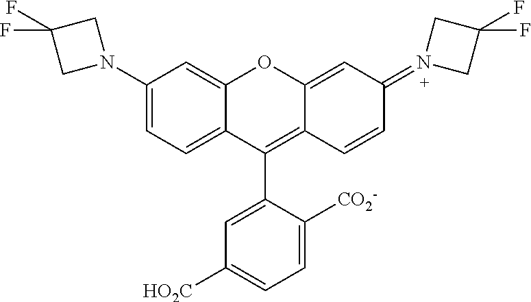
C1(N2CC(F)(F)C2)=CC=C2C(=C1)OC1=CC(=N3CC(F)(F)C3)C=CC1=C2C1=CC([HO2C])=CC=C1[CO2-]
